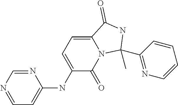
C1=NC=NC(NC2=CC=C3N(C2=O)C(C)(C2=NC=CC=C2)NC3=O)=C1
